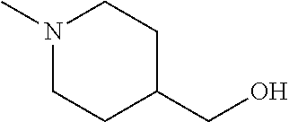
N1(C)CCC(CO)CC1
